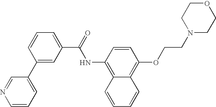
C1(C2=CC=CN=C2)=CC(C(=O)NC2=C3C(=C(OCCN4CCOCC4)C=C2)C=CC=C3)=CC=C1
